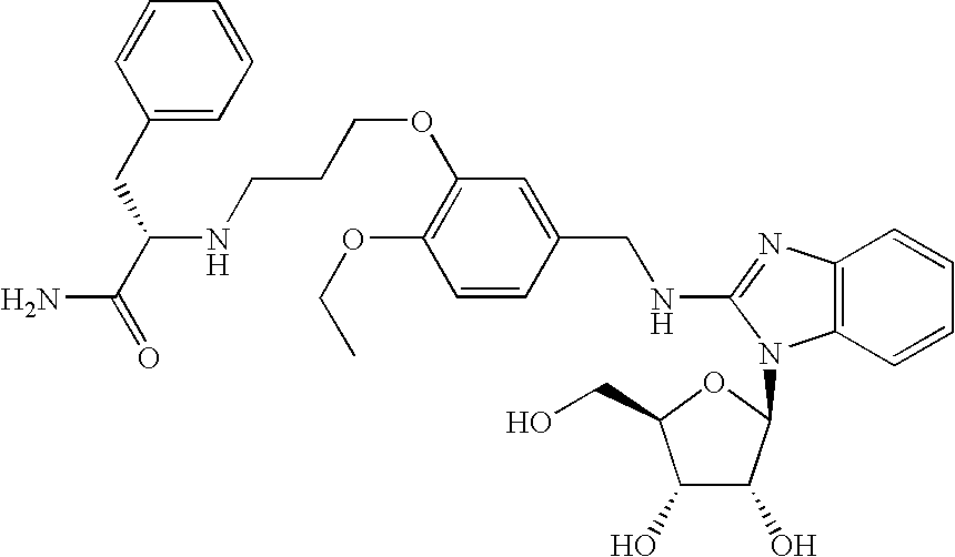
C1(OCC)=C(OCCCNC(C(N)=O)CC2=CC=CC=C2)C=C(CNC2=NC3=C(C=CC=C3)N2C2C(O)C(O)C(CO)O2)C=C1
